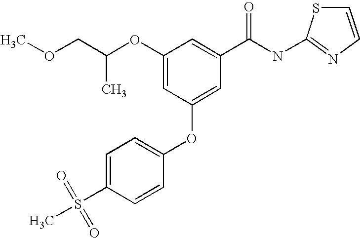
CC(OC1=CC(OC2=CC=C(S(C)(=O)=O)C=C2)=CC(C(NC2=NC=CS2)=O)=C1)COC
